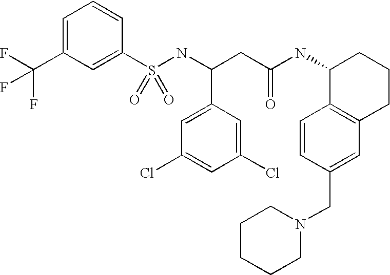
C1=C(C(F)(F)F)C=C(S(NC(CC(NC2C3=C(CCC2)C=C(CN2CCCCC2)C=C3)=O)C2=CC(Cl)=CC(Cl)=C2)(=O)=O)C=C1
